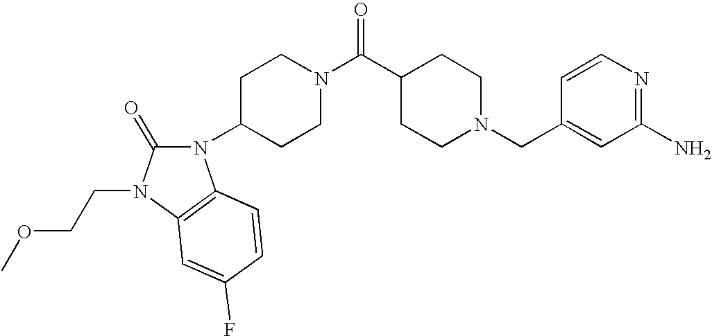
C1(CN2CCC(C(N3CCC(N4C(=O)N(CCOC)C5=C4C=CC(F)=C5)CC3)=O)CC2)=CC(N)=NC=C1
